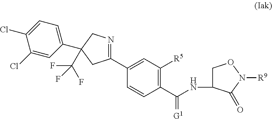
C1(C2=CC([R5])=C(C(=[G1])NC3CON([R9])C3=O)C=C2)=NCC(C2=CC=C(Cl)C(Cl)=C2)(C(F)(F)F)C1
